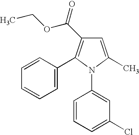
C1=C(C2=C(C(=O)OCC)C=C(C)N2C2=CC(Cl)=CC=C2)C=CC=C1
